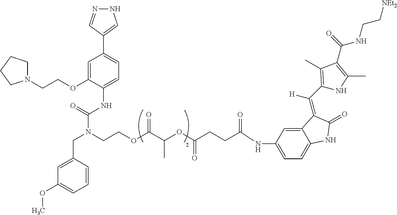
N1N=CC(C2=CC=C(NC(N(CCOC(C(OC(CCC(NC3=CC=C4C(=C3)C(=C(C3=C(C)C(C(=O)NCC[NEt2])=C(C)N3)[H])C(=O)N4)=O)=O)C)=O)CC3=CC(OC)=CC=C3)=O)C(OCCN3CCCC3)=C2)=C1
